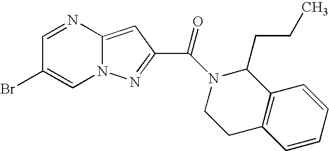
C1=NC2=CC(C(N3C(CCC)C4=C(CC3)C=CC=C4)=O)=NN2C=C1Br
